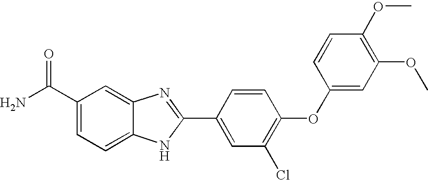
C1(C(N)=O)=CC=C2C(=C1)N=C(C1=CC(Cl)=C(OC3=CC(OC)=C(OC)C=C3)C=C1)N2
